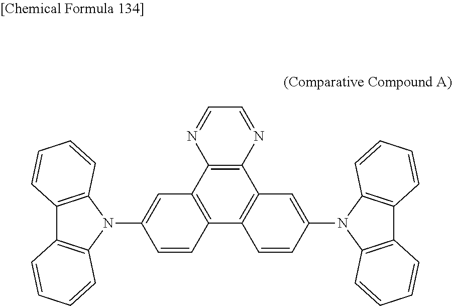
C1=NC2=C(N=C1)C1=C(C3=C2C=C(N2C4=C(C5=C2C=CC=C5)C=CC=C4)C=C3)C=CC(N2C3=C(C4=C2C=CC=C4)C=CC=C3)=C1
